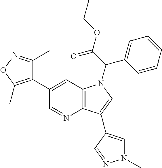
C1(C2=CC3=C(N=C2)C(C2=CN(C)N=C2)=CN3C(C2=CC=CC=C2)C(OCC)=O)=C(C)ON=C1C
